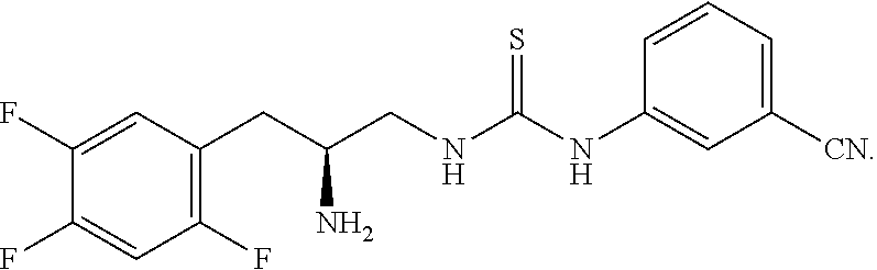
C1(F)=CC(CC(CNC(NC2=CC([CN])=CC=C2)=S)N)=C(F)C=C1F
